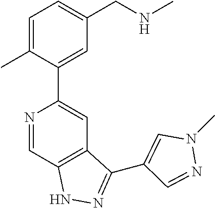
N1=CC2=C(C=C1C1=CC(CNC)=CC=C1C)C(C1=CN(C)N=C1)=NN2
